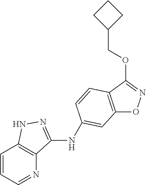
C12=C(C(OCC3CCC3)=NO1)C=CC(NC1=NNC3=C1N=CC=C3)=C2
